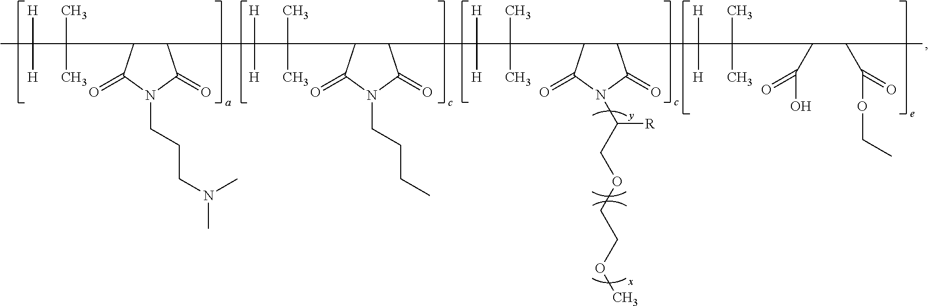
[H]C(C(C1C(C(C(C)(C)C2C(C([H])([H])C(C)(C)C(C(O)=O)C(C(OCC)=O)C)C(=O)N(C(COCCOC)[R])C2=O)([H])[H])C(=O)N(CCCC)C1=O)(C)C)([H])C1C(C(C([H])(C)[H])(C)C)C(=O)N(CCCN(C)C)C1=O
